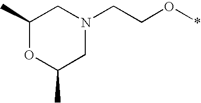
C1(C)OC(C)CN(CCO*)C1
